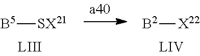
[B5][SX21].[B2][X22]
